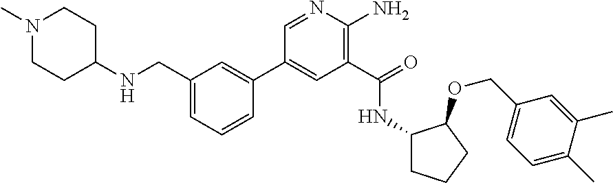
C1(C2=CC(CNC3CCN(C)CC3)=CC=C2)=CC(C(=O)NC2CCCC2OCC2=CC=C(C)C(C)=C2)=C(N)N=C1
